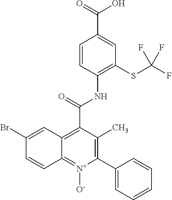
C1=CC(NC(=O)C2=C3C(=[N+]([O-])C(C4=CC=CC=C4)=C2C)C=CC(Br)=C3)=C(SC(F)(F)F)C=C1C(=O)O
